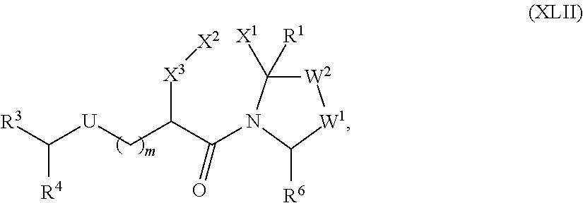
[X3](C(C(=O)N1C([X1])([R1])[W2][W1]C1[R6])C[U]C([R3])[R4])[X2]
